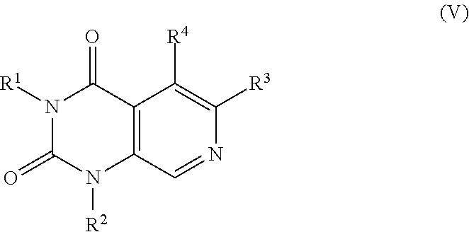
C12=C(C=NC([R3])=C1[R4])N([R2])C(=O)N([R1])C2=O
